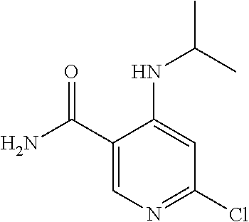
C1(C(N)=O)=CN=C(Cl)C=C1NC(C)C
